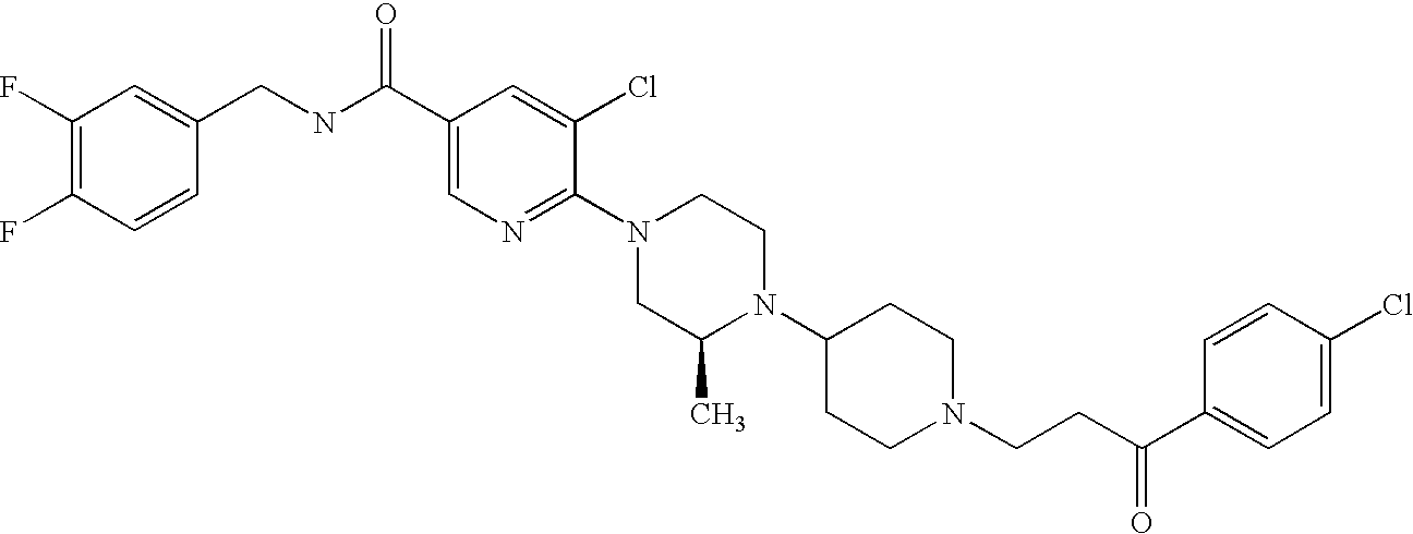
C1(C(CCN2CCC(N3C(C)CN(C4=NC=C(C(NCC5=CC(F)=C(F)C=C5)=O)C=C4Cl)CC3)CC2)=O)=CC=C(Cl)C=C1
